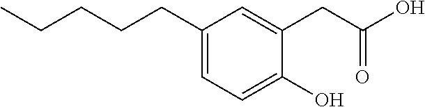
C1(CCCCC)=CC=C(O)C(CC(O)=O)=C1
